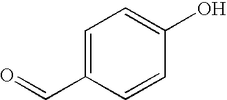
C1=C(C=O)C=CC(O)=C1
